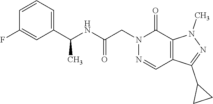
N1=CC2=C(C(=O)N1CC(NC(C1=CC=CC(F)=C1)C)=O)N(C)N=C2C1CC1
